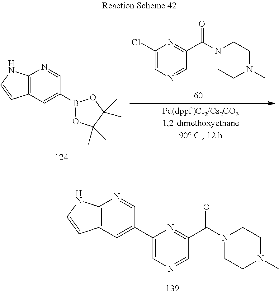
C12=C(C=C(C3=CN=CC(C(=O)N4CCN(C)CC4)=N3)C=N1)C=CN2.C12=C(C=C(B3OC(C)(C)C(C)(C)O3)C=N1)C=CN2.C1(Cl)=CN=CC(C(=O)N2CCN(C)CC2)=N1
